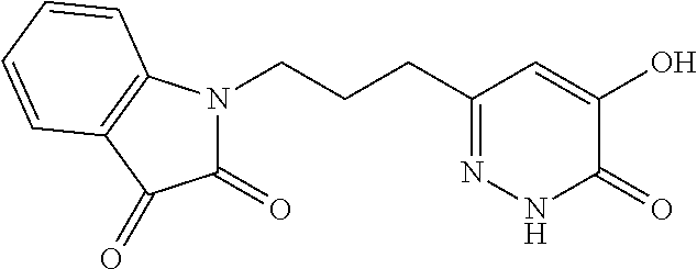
C1(=O)N(CCCC2=NNC(=O)C(O)=C2)C2=C(C1=O)C=CC=C2
